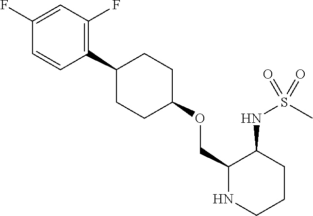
C1(COC2CCC(C3=C(F)C=C(F)C=C3)CC2)NCCCC1NS(C)(=O)=O
